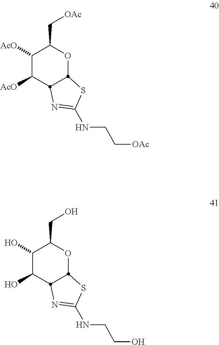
C1([AcO])C([AcO])C2N=C(NCC[OAc])SC2OC1C[OAc].C1(O)C(O)C2N=C(NCCO)SC2OC1CO
